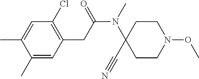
C1(C)=CC(CC(N(C)C2(C#N)CCN(OC)CC2)=O)=C(Cl)C=C1C
